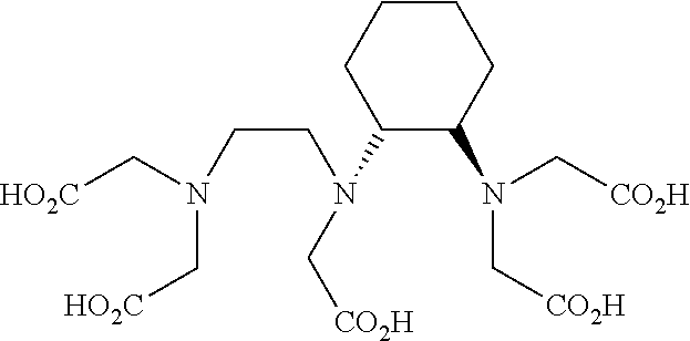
C(N(C[HO2C])C[HO2C])CN(C[CO2H])C1C(N(C[CO2H])C[CO2H])CCCC1
